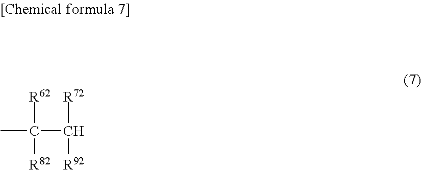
[R62]C([R82])(C([R72])[R92])C
